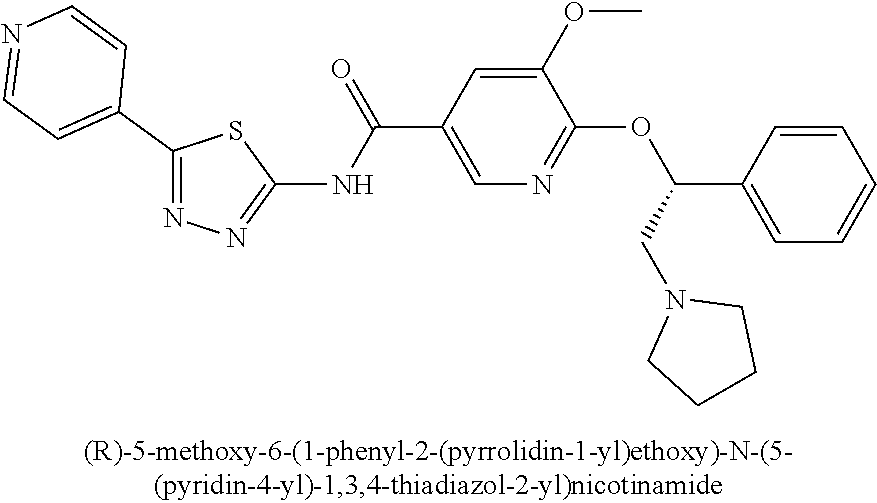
C1(C2=CC=NC=C2)=NN=C(NC(C2=CN=C(OC(C3=CC=CC=C3)CN3CCCC3)C(OC)=C2)=O)S1
